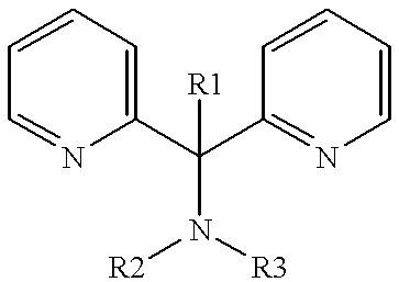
C1=CC=C(C(C2=NC=CC=C2)([R1])N([R2])[R3])N=C1
